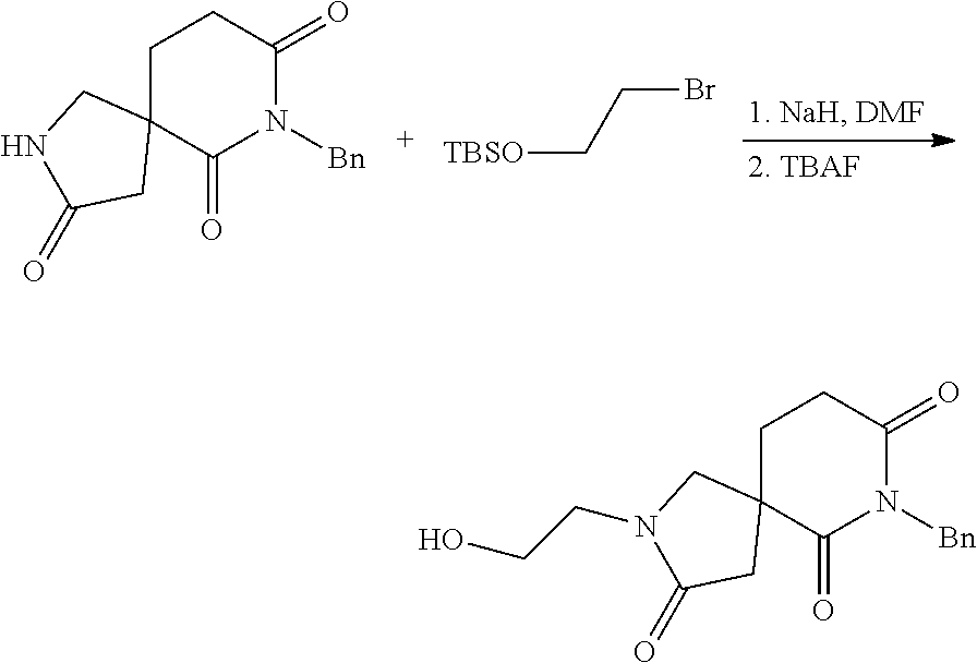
C1C2(C(=O)N([Bn])C(=O)C1)CNC(=O)C2.[TBSO]CCBr.C1C2(C(=O)N([Bn])C(=O)C1)CN(CCO)C(=O)C2
